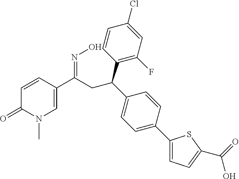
C1=CC(C(CC(C2=CC=C(C3=CC=C(C(=O)O)S3)C=C2)C2=C(F)C=C(Cl)C=C2)=NO)=CN(C)C1=O
